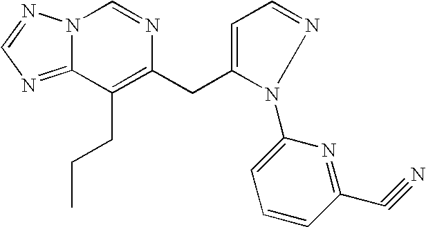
N12C(=NC=N1)C(CCC)=C(CC1=CC=NN1C1=CC=CC(C#N)=N1)N=C2
